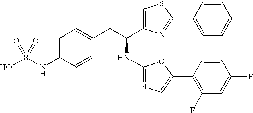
C1=C(NS(O)(=O)=O)C=CC(CC(NC2=NC=C(C3=C(F)C=C(F)C=C3)O2)C2=CSC(C3=CC=CC=C3)=N2)=C1
